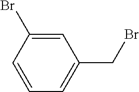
C1=CC(Br)=CC(CBr)=C1
